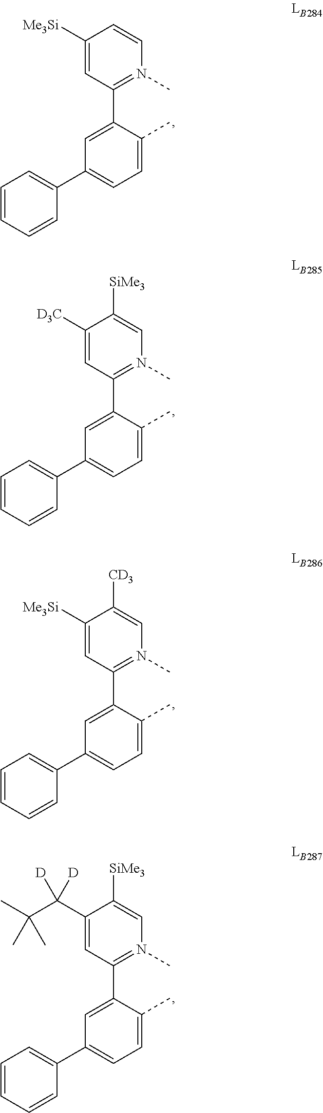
C1([Me3Si])=CC(C2=CC(C3=CC=CC=C3)=CC=C2C)=N(C)C=C1.C1([D3C])=CC(C2=CC(C3=CC=CC=C3)=CC=C2C)=N(C)C=C1[SiMe3].C1([Me3Si])=CC(C2=CC(C3=CC=CC=C3)=CC=C2C)=N(C)C=C1[CD3].C1(C(C(C)(C)C)([D])[D])=CC(C2=CC(C3=CC=CC=C3)=CC=C2C)=N(C)C=C1[SiMe3]
